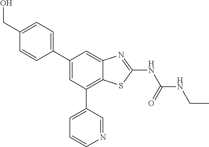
C1(C2=CC(C3=CC=CN=C3)=C3C(=C2)N=C(NC(=O)NCC)S3)=CC=C(CO)C=C1
